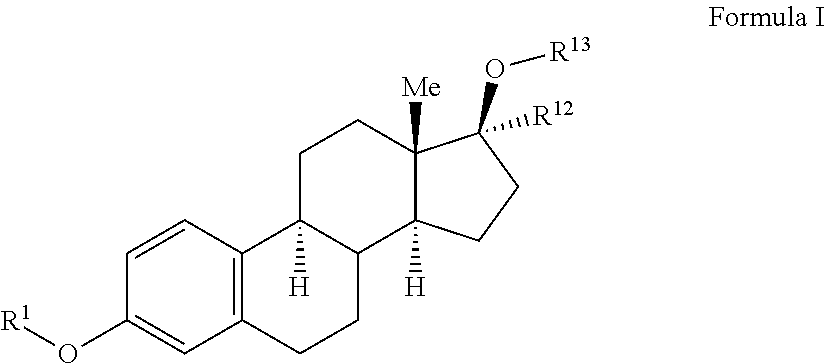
C1=CC2=C(C=C1O[R1])CCC1C2([H])CCC2([Me])C1([H])CCC2([R12])O[R13]
